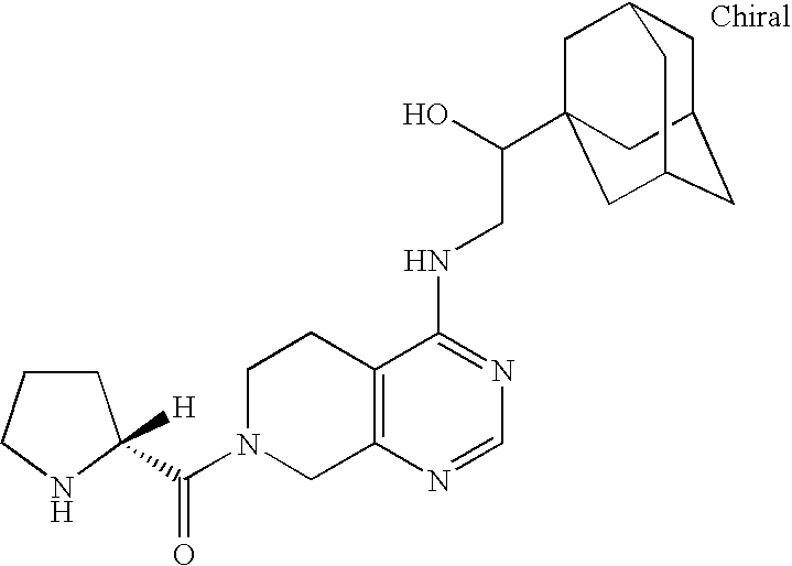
C(=O)(N1CC2=C(CC1)C(NCC(O)C13CC4CC(CC(C1)C4)C3)=NC=N2)C1([H])CCCN1
